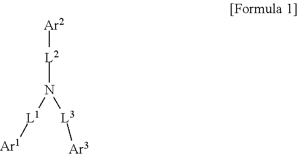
[Ar2][L2]N([L1][Ar1])[L3][Ar3]
